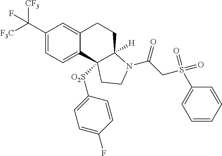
C(C1=CC=C2C(=C1)CCC1([H])C2([O2S]C2=CC=C(F)C=C2)CCN1C(=O)CS(C1=CC=CC=C1)(=O)=O)([F3C])([CF3])F
